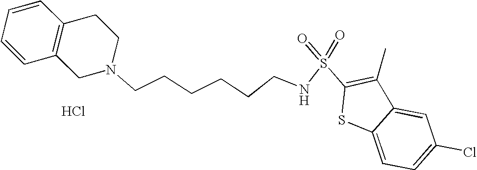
C1=CC=CC2=C1CCN(CCCCCCNS(=O)(=O)C1=C(C)C3=CC(Cl)=CC=C3S1)C2.Cl
